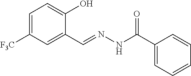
C1=C([F3C])C=C(C=NNC(=O)C2=CC=CC=C2)C(O)=C1
